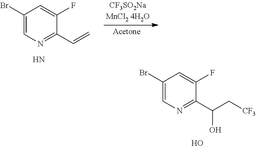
C1(Br)=CN=C(C(C[CF3])O)C(F)=C1.O.C1(Br)=CN=C(C=C)C(F)=C1.N
